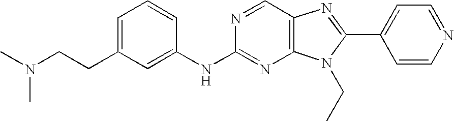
C1=C(CCN(C)C)C=C(NC2=NC3=C(C=N2)N=C(C2=CC=NC=C2)N3CC)C=C1
